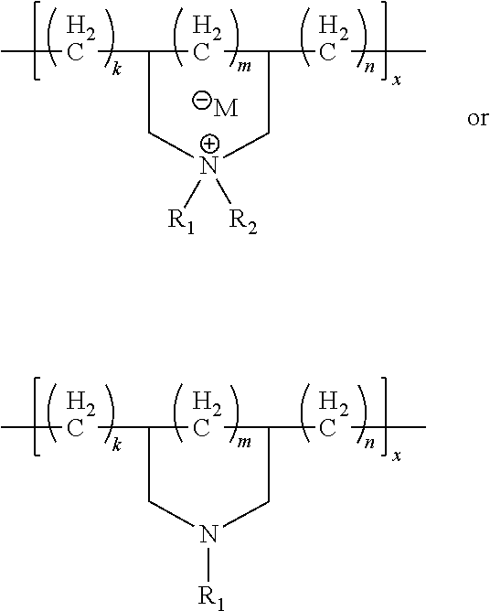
CCC1C[N+]([R1])([R2])CC(CC)C1.[M].CCC1CN([R1])CC(CC)C1
